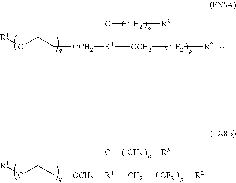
C([OCH2][R4]([OCH2][CF2][R2])OC[R3])CO[R1].C([OCH2][R4](C[CF2][R2])OC[R3])CO[R1]
